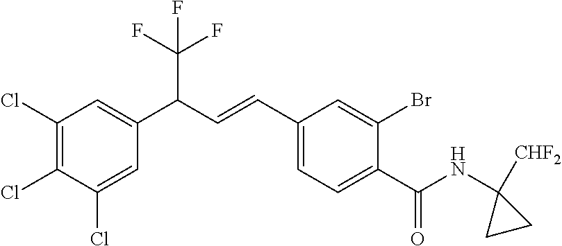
C1(Cl)=CC(C(C=CC2=CC=C(C(NC3([CHF2])CC3)=O)C(Br)=C2)C(F)(F)F)=CC(Cl)=C1Cl
